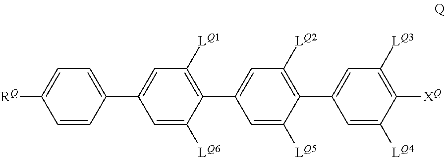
C1([RQ])=CC=C(C2=CC([LQ1])=C(C3=CC([LQ2])=C(C4=CC([LQ3])=C([XQ])C([LQ4])=C4)C([LQ5])=C3)C([LQ6])=C2)C=C1
